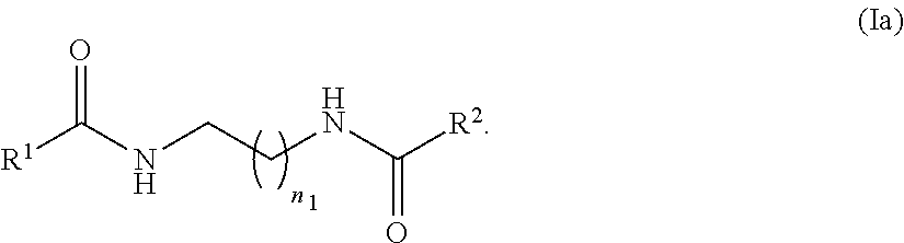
[R1]C(NCCNC(=O)[R2])=O
